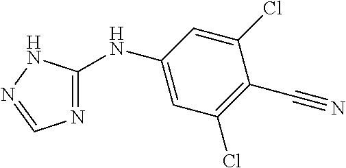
C1=C(NC2=NC=NN2)C=C(Cl)C(C#N)=C1Cl
